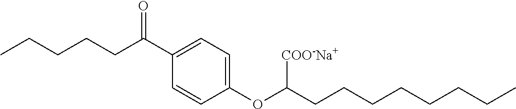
C1(C(CCCCC)=O)=CC=C(OC(CCCCCCCC)[COO-Na+])C=C1
